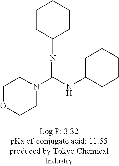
C1OCCN(C(NC2CCCCC2)=NC2CCCCC2)C1
